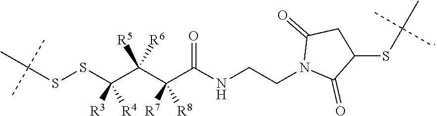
C(SSC(C)(C)C)([R3])([R4])C([R5])([R6])C(C(=O)NCCN1C(=O)CC(SC(C)(C)C)C1=O)([R7])[R8]
